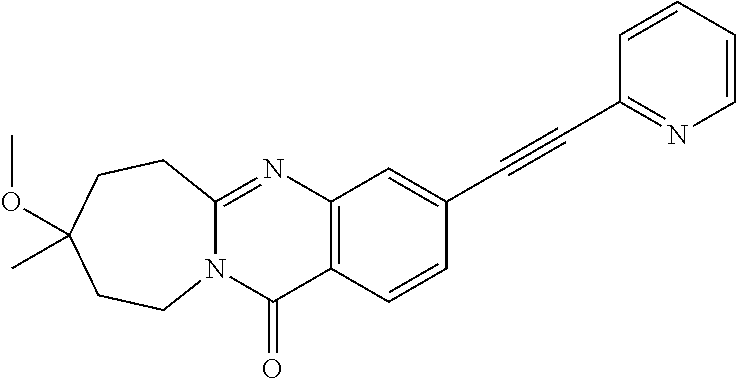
C12=C(C=CC(C#CC3=NC=CC=C3)=C1)C(=O)N1C(=N2)CCC(OC)(C)CC1
